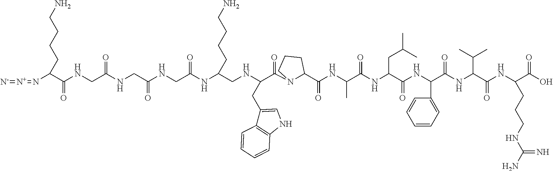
N(C(C(NCC(NCC(NCC(NC(CNC(C(N1C(C(NC(C(NC(CC(C)C)C(NC(C(NC(C(NC(C(O)=O)CCCNC(N)=N)=O)C(C)C)=O)C2=CC=CC=C2)=O)=O)C)=O)CCC1)=O)CC1=CNC2=C1C=CC=C2)CCCCN)=O)=O)=O)=O)CCCCN)=[N+]=[N-]
